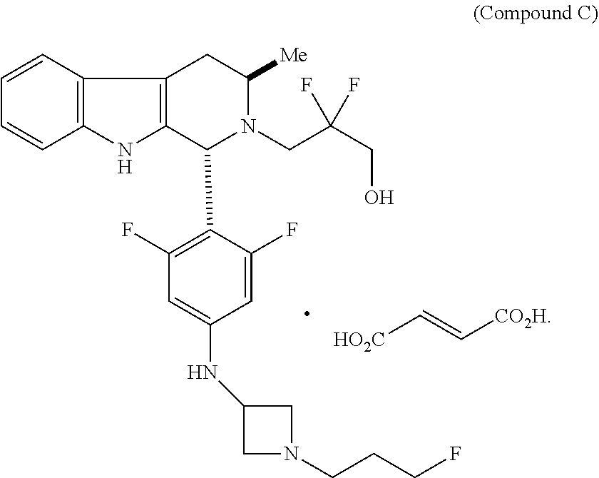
C12=C(C(C3=C(F)C=C(NC4CN(CCCF)C4)C=C3F)N(CC(CO)(F)F)C([Me])C1)NC1=C2C=CC=C1.[HO2C]C=C[CO2H]
